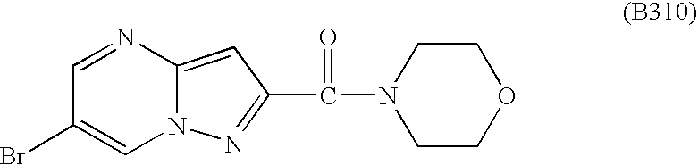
C1=NC2=CC(C(=O)N3CCOCC3)=NN2C=C1Br
